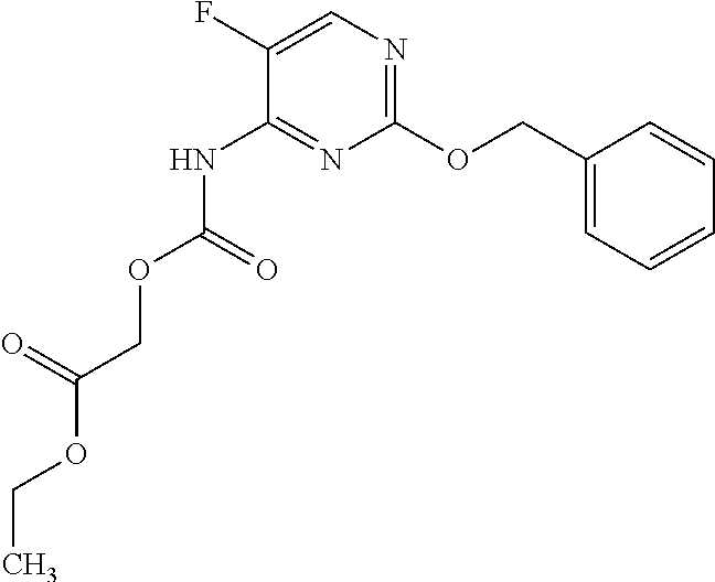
C1(OCC2=CC=CC=C2)=NC=C(F)C(NC(OCC(OCC)=O)=O)=N1
